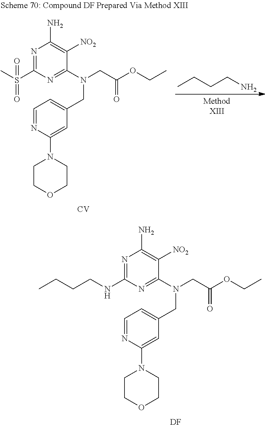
N1=C(S(C)(=O)=O)N=C(N(CC(OCC)=O)CC2=CC=NC(N3CCOCC3)=C2)C([NO2])=C1N.[CV].CCCCN.N1=C(NCCCC)N=C(N(CC(OCC)=O)CC2=CC=NC(N3CCOCC3)=C2)C([NO2])=C1N.[DF]
